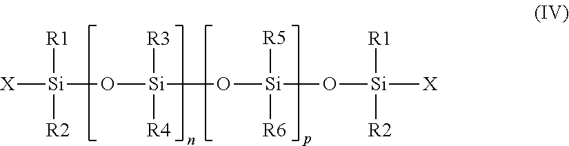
[X][Si](O[Si](O[Si](O[Si]([X])([R1])[R2])([R5])[R6])([R3])[R4])([R1])[R2]
